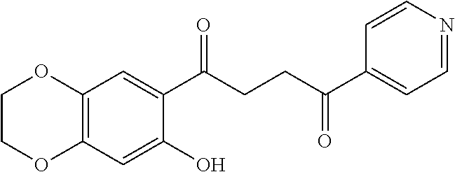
C12=C(C=C(O)C(C(CCC(C3=CC=NC=C3)=O)=O)=C1)OCCO2
